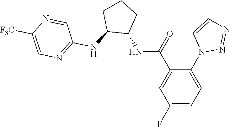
C1(N2N=NC=C2)=CC=C(F)C=C1C(=O)NC1CCCC1NC1=NC=C([F3C])N=C1
